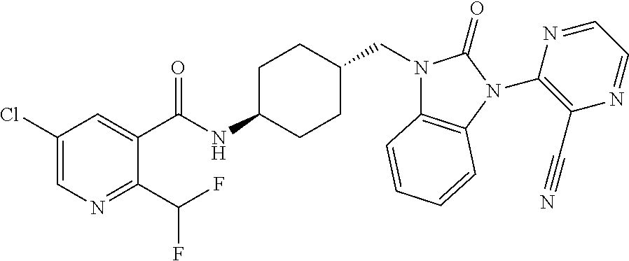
C1(Cl)=CN=C(C(F)F)C(C(NC2CCC(CN3C4=C(N(C5=C(C#N)N=CC=N5)C3=O)C=CC=C4)CC2)=O)=C1
